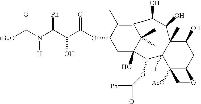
C12(C)C([H])(C3([AcO])C(CC1O)OC3)C(OC([Ph])=O)C1(O)C(C)(C)C(=C(C)C(OC(C(C(N(C([tBuO])=O)[H])[Ph])O)=O)C1)C(O)C2O
